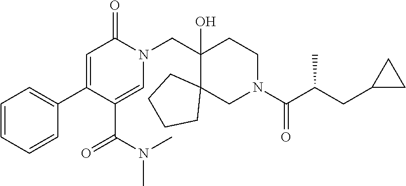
C1=CC=CC(C2=CC(=O)N(CC3(O)C4(CN(C(C(CC5CC5)C)=O)CC3)CCCC4)C=C2C(N(C)C)=O)=C1
